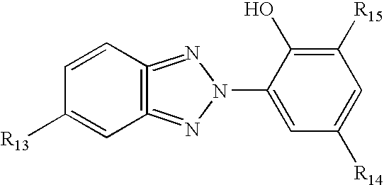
C12=C(=NN(C3=CC([R14])=CC([R15])=C3O)N=1)C=CC([R13])=C2
